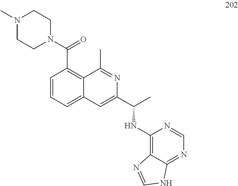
C1=CC=C2C(=C1C(N1CCN(C)CC1)=O)C(C)=NC(C(C)NC1=C3C(=NC=N1)NC=N3)=C2
